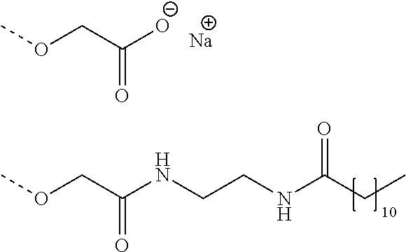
COCC([O-])=O.[Na].COCC(NCCNC(CC)=O)=O
